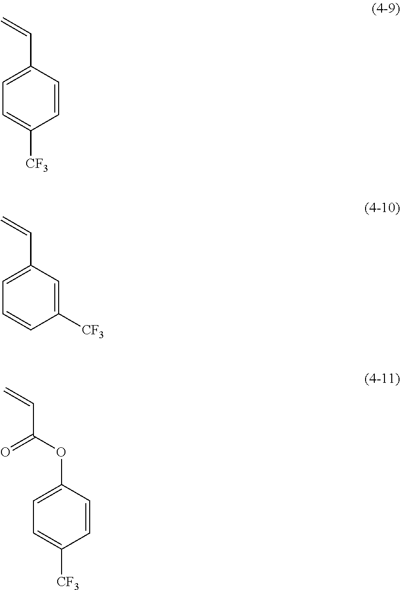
C1(C=C)=CC=C([CF3])C=C1.C1(C=C)=CC=CC([CF3])=C1.C1(OC(C=C)=O)=CC=C([CF3])C=C1
